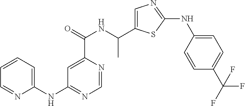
C1=C(C(NC(C2=CN=C(NC3=CC=C(C(F)(F)F)C=C3)S2)C)=O)N=CN=C1NC1=CC=CC=N1
